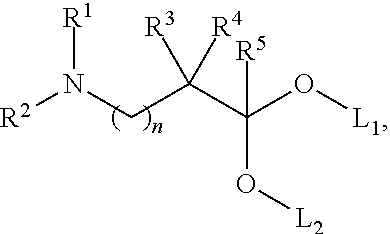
[R2]N(CC(C(O[L1])([R5])O[L2])([R3])[R4])[R1]
